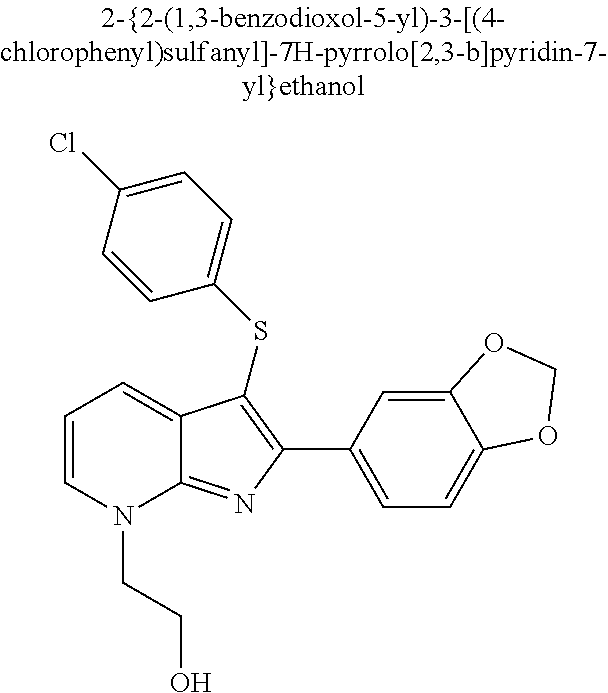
C1(C2=C(SC3=CC=C(Cl)C=C3)C3=CC=CN(CCO)C3=N2)=CC=C2C(=C1)OCO2
